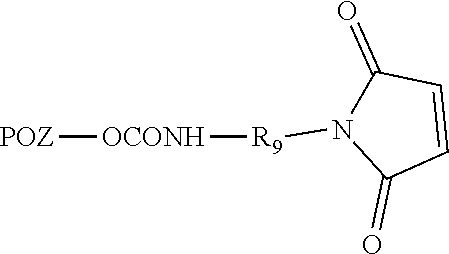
C1(=O)N([R9][OCONH][POZ])C(=O)C=C1
